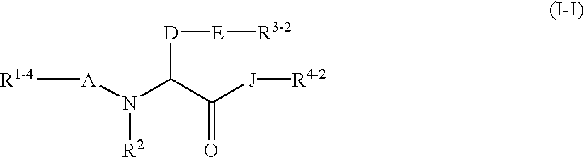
[R1-4][A]N([R2])C([D][E][R3-2])C(=O)[J][R4-2]
